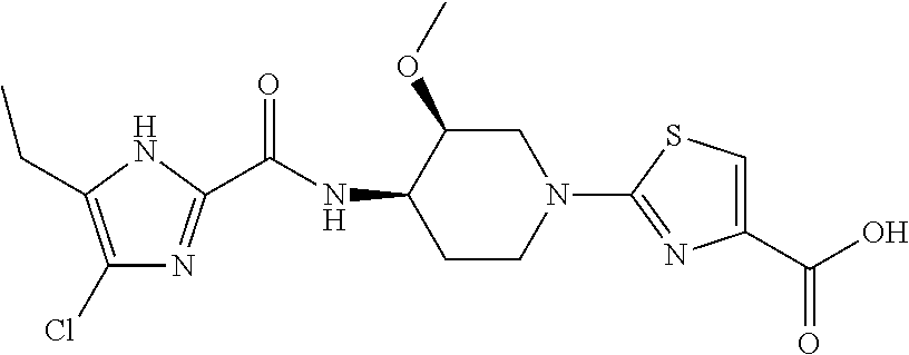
C1(Cl)=C(CC)NC(C(NC2CCN(C3=NC(C(O)=O)=CS3)CC2OC)=O)=N1
